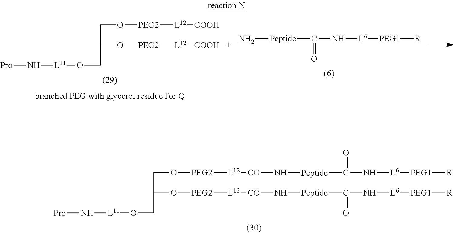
C(O[PEG2][L12][CO]N[Peptide]C(=O)N[L6][PEG1][R])C(O[PEG2][L12][CO]N[Peptide]C(N[L6][PEG1][R])=O)CO[L11]N[Pro].C(O[PEG2][L12][COOH])C(O[PEG2][L12][COOH])CO[L11]N[Pro].N[Peptide]C(=O)N[L6][PEG1][R]
